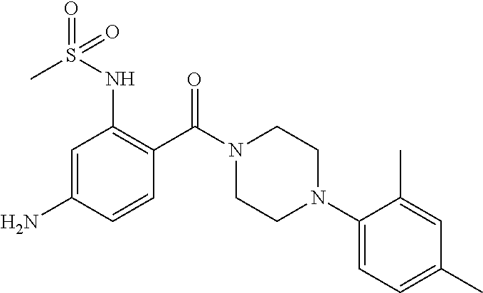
C1=C(N)C=CC(C(N2CCN(C3=CC=C(C)C=C3C)CC2)=O)=C1NS(=O)(C)=O
